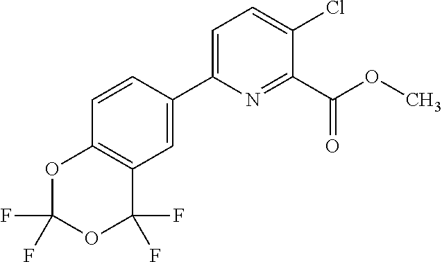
C12=C(OC(F)(F)OC1(F)F)C=CC(C1=CC=C(Cl)C(C(OC)=O)=N1)=C2
